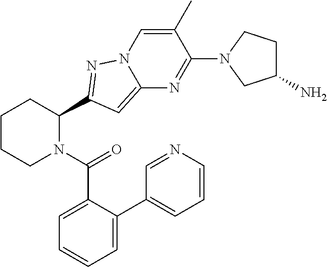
C1CCN(C(=O)C2=CC=CC=C2C2=CC=CN=C2)C(C2=NN3C=C(C)C(N4CC(N)CC4)=NC3=C2)C1
